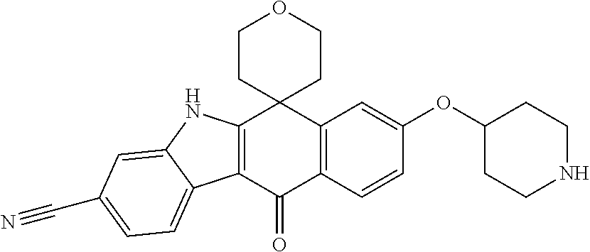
C12=C(C(=O)C3=C(C14CCOCC4)C=C(OC1CCNCC1)C=C3)C1=CC=C(C#N)C=C1N2
